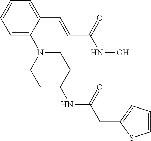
C1=C(C=CC(NO)=O)C(N2CCC(NC(=O)CC3=CC=CS3)CC2)=CC=C1
